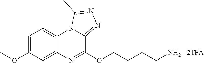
C1(OC)=CC=C2C(=C1)N=C(OCCCCN)C1=NN=C(C)N21
